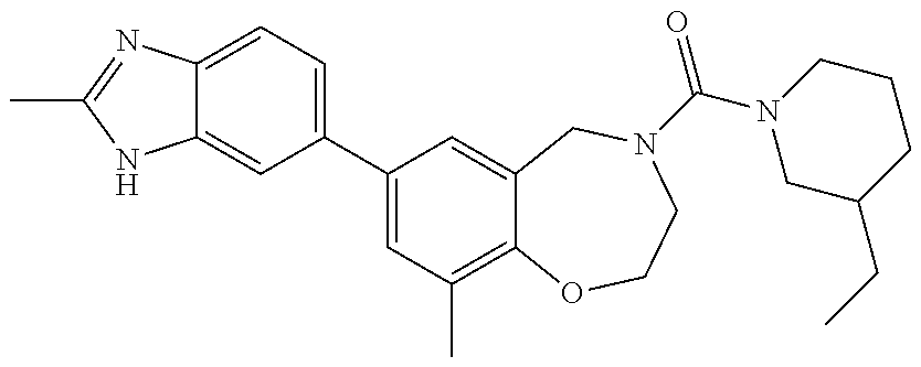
C12=CC(C3=CC(C)=C4C(=C3)CN(C(=O)N3CC(CC)CCC3)CCO4)=CC=C1N=C(C)N2
